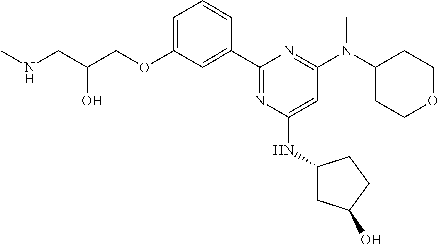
C1=C(OCC(CNC)O)C=C(C2=NC(NC3CC(O)CC3)=CC(N(C3CCOCC3)C)=N2)C=C1
